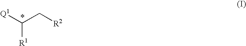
[Q1]C(C[R2])[R1]
